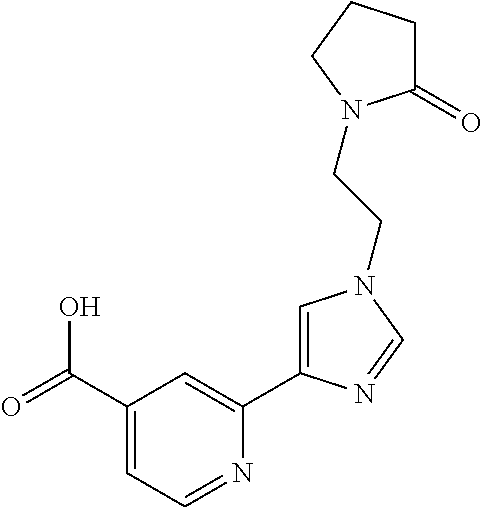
C1(C(=O)O)=CC=NC(C2=CN(CCN3C(=O)CCC3)C=N2)=C1
